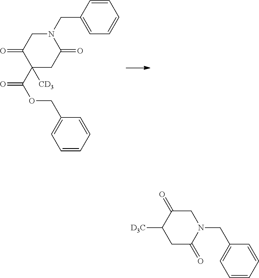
N1(CC2=CC=CC=C2)CC(=O)C(C(OCC2=CC=CC=C2)=O)([CD3])CC1=O.C1C(=O)C([D3C])CC(=O)N1CC1=CC=CC=C1
